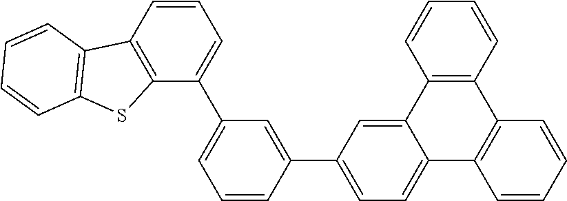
C12=CC=C(C3=CC(C4=CC=CC5=C4SC4=C5C=CC=C4)=CC=C3)C=C1C1=C(C3=C2C=CC=C3)C=CC=C1
